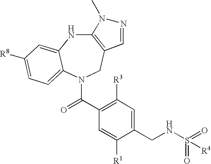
C12=C(CN(C(C3=C([R3])C=C(CNS(=O)([R4])=O)C([R1])=C3)=O)C3=CC=C([R8])C=C3N1)C=NN2C
